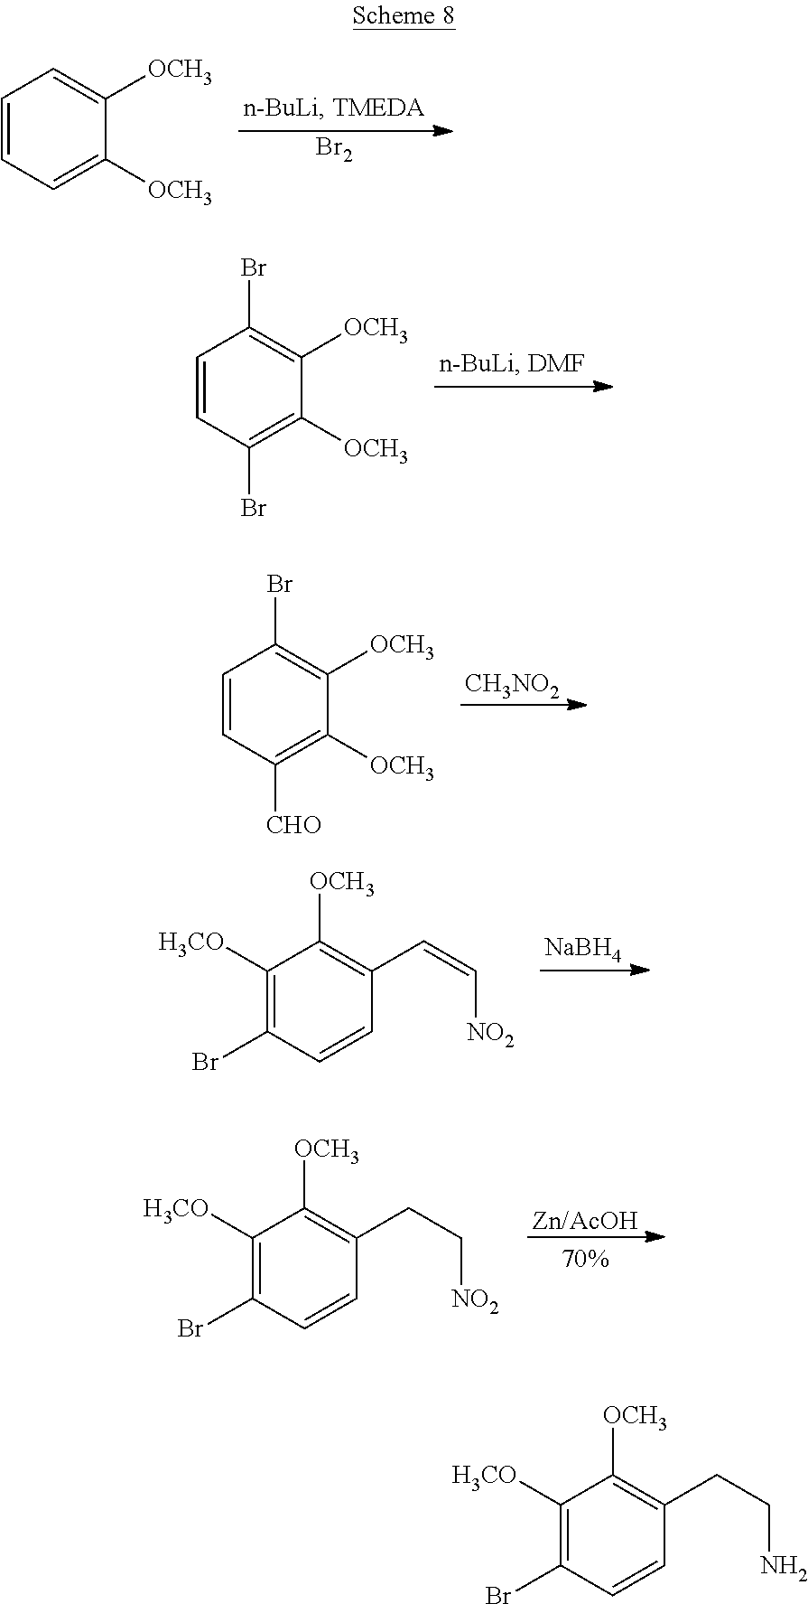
[Br2].C1=CC=C([OCH3])C([OCH3])=C1.C1=CC(Br)=C([OCH3])C([OCH3])=C1Br.C1=CC([CHO])=C([OCH3])C([OCH3])=C1Br.[CH3NO2].[NaBH4].C1([H3CO])=C(Br)C=CC(C=C[NO2])=C1[OCH3].[Zn/AcOH].C1([H3CO])=C(Br)C=CC(CC[NO2])=C1[OCH3].C1([H3CO])=C(Br)C=CC(CCN)=C1[OCH3]
